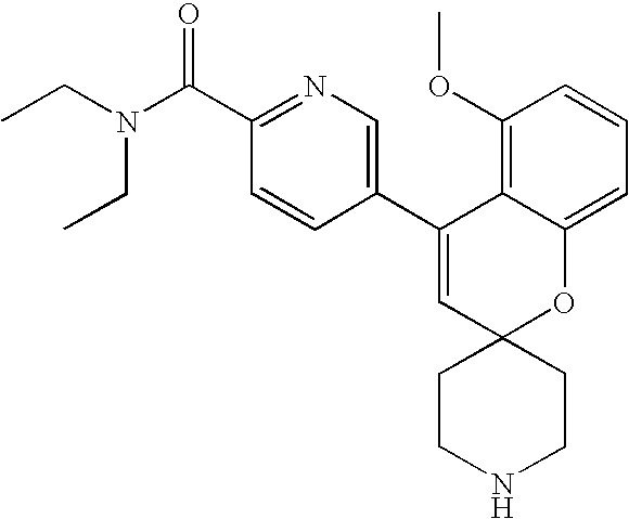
CCN(C(C1=NC=C(C2=CC3(OC4=CC=CC(OC)=C24)CCNCC3)C=C1)=O)CC
